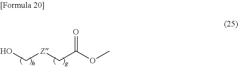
C(C(OC)=O)[Z]CO
